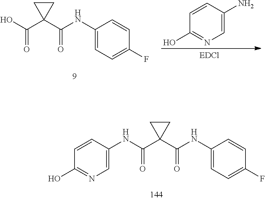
C1(NC(C2(C(=O)NC3=CC=C(F)C=C3)CC2)=O)=CN=C(O)C=C1.C1(C(=O)NC2=CC=C(F)C=C2)(C(=O)O)CC1.C1(O)=NC=C(N)C=C1
